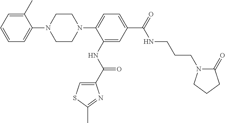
C1=CC=C(C)C(N2CCN(C3=CC=C(C(=O)NCCCN4C(=O)CCC4)C=C3NC(C3=CSC(C)=N3)=O)CC2)=C1
